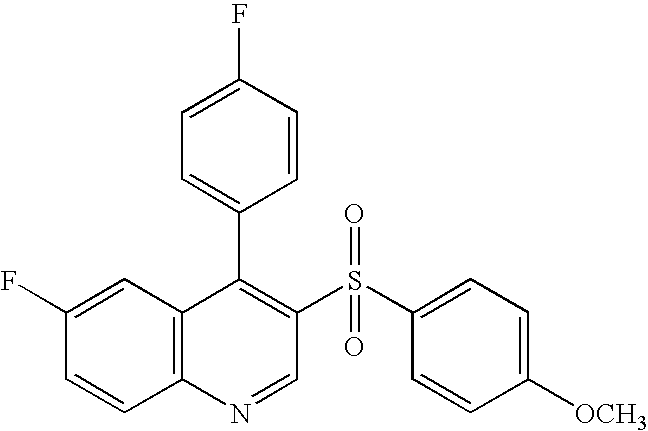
C12=C(C=C(F)C=C1)C(C1=CC=C(F)C=C1)=C(S(C1=CC=C([OCH3])C=C1)(=O)=O)C=N2
